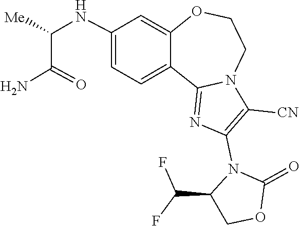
C1(=O)OCC(C(F)F)N1C1=C([CN])N2C(=N1)C1=CC=C(NC(C(N)=O)[Me])C=C1OCC2
